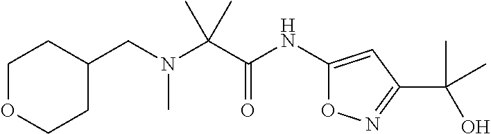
C(N(CC1CCOCC1)C)(C)(C)C(=O)NC1=CC(C(O)(C)C)=NO1
